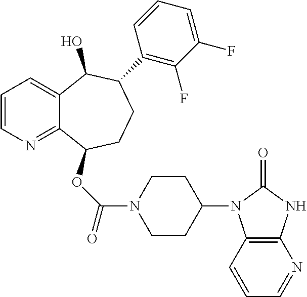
C1=CN=C2C(=C1)C(O)C(C1=C(F)C(F)=CC=C1)CCC2OC(=O)N1CCC(N2C3=C(NC2=O)N=CC=C3)CC1
